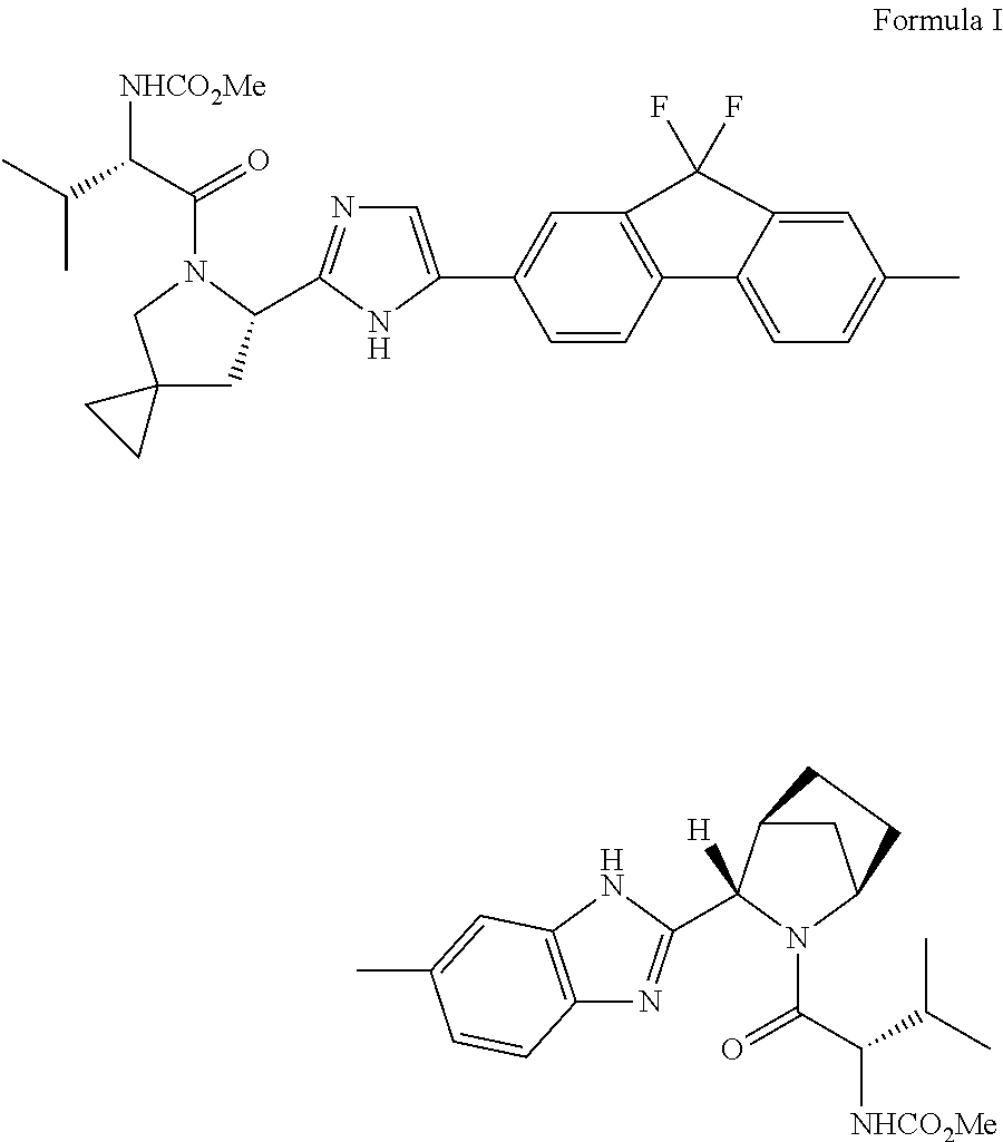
[NHCO2Me]C(C(=O)N1CC2(CC1C1=NC=C(C3=CC4=C(C=C3)C3=CC=C(C)C=C3C4(F)F)N1)CC2)C(C)C.C12=C(NC(C3([H])C4CC(N3C(=O)C([NHCO2Me])C(C)C)CC4)=N1)C=C(C)C=C2
